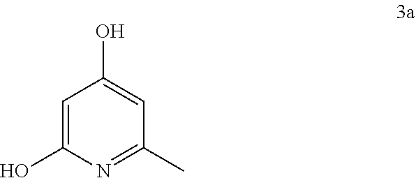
C1=C(O)N=C(C)C=C1O
